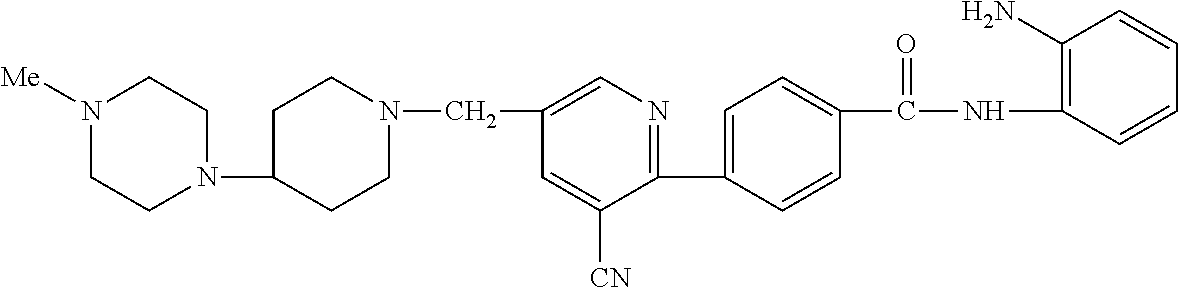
C(C1=CN=C(C2=CC=C(C(NC3=C(N)C=CC=C3)=O)C=C2)C([CN])=C1)N1CCC(N2CCN([Me])CC2)CC1
